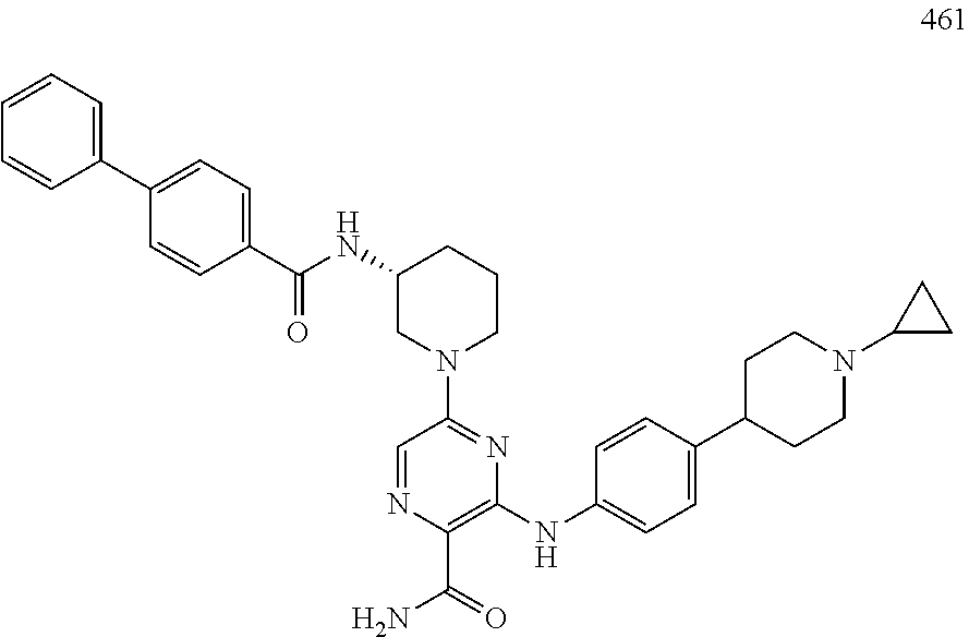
C1=C(C2=CC=CC=C2)C=CC(C(NC2CN(C3=NC(NC4=CC=C(C5CCN(C6CC6)CC5)C=C4)=C(C(N)=O)N=C3)CCC2)=O)=C1
